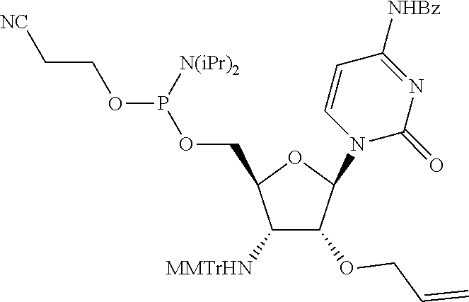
C1([MMTrHN])C(OCC=C)C(N2C(=O)N=C([NHBz])C=C2)OC1COP(OCC[NC])[N(iPr)2]
